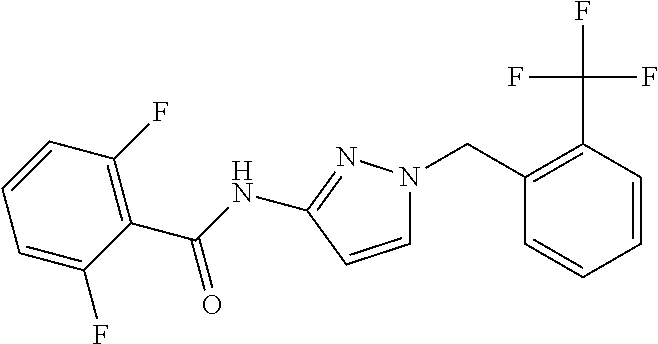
C1=CC(C(F)(F)F)=C(CN2C=CC(NC(C3=C(F)C=CC=C3F)=O)=N2)C=C1
